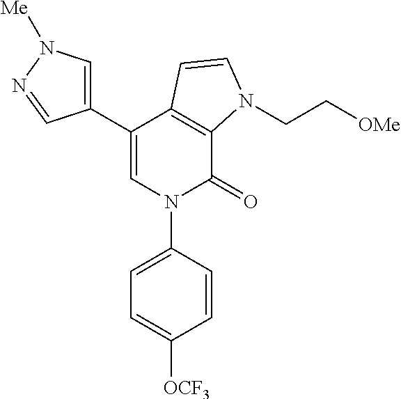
C1(C2=CN([Me])N=C2)=CN(C2=CC=C([OCF3])C=C2)C(=O)C2=C1C=CN2CC[OMe]
